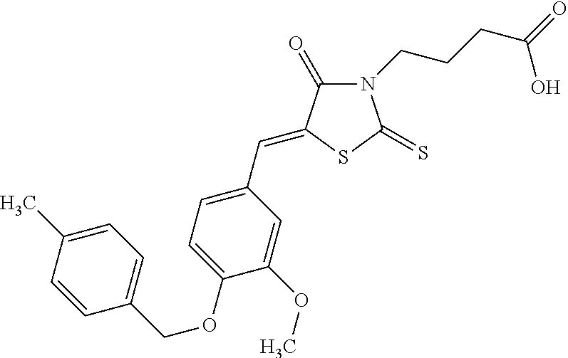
N1(CCCC(=O)O)C(=O)C(=CC2=CC=C(OCC3=CC=C(C)C=C3)C(OC)=C2)SC1=S
